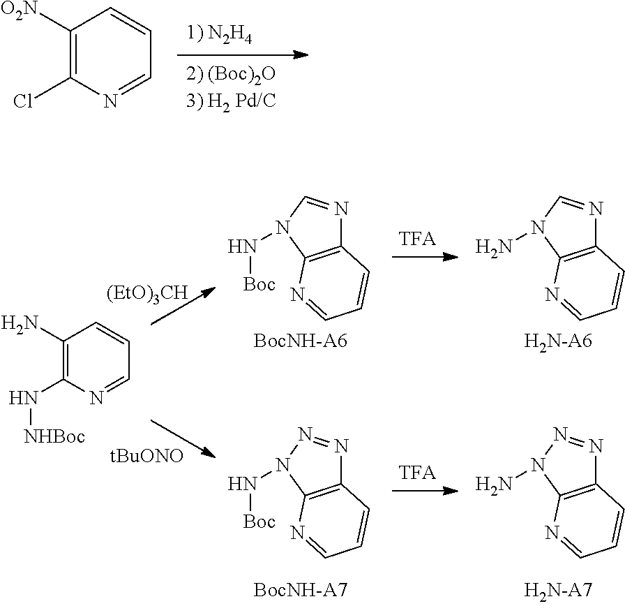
C1([O2N])=C(Cl)N=CC=C1.C1(N)=C(N[NHBoc])N=CC=C1.C12=C(N(N[Boc])C=N1)N=CC=C2.C12=C(N(N)C=N1)N=CC=C2.C12=C(N(N[Boc])N=N1)N=CC=C2.C12=C(N(N)N=N1)N=CC=C2.[BocNH-A6].[BocNH-A7].[(EtO)3CH].[tBuONO]
